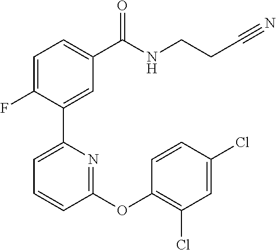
C1=C(F)C(C2=CC=CC(OC3=C(Cl)C=C(Cl)C=C3)=N2)=CC(C(NCCC#N)=O)=C1
